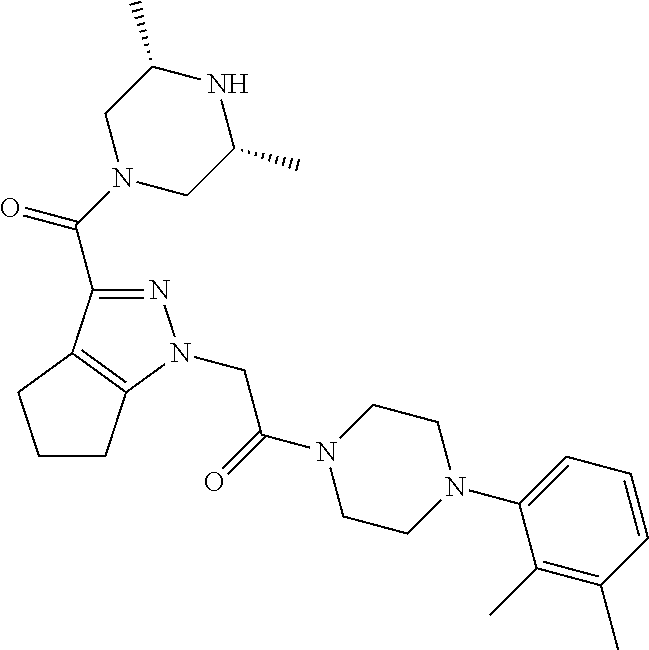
N1=C(C(N2CC(C)NC(C)C2)=O)C2=C(N1CC(=O)N1CCN(C3=CC=CC(C)=C3C)CC1)CCC2
